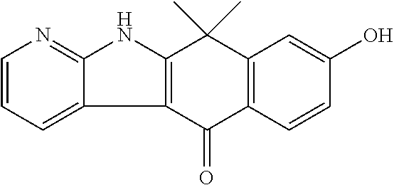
C12=C(C(=O)C3=C(C1(C)C)C=C(O)C=C3)C1=CC=CN=C1N2
